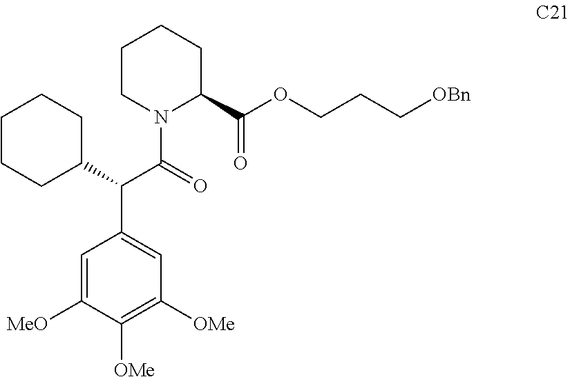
C1=C([MeO])C([OMe])=C([OMe])C=C1C(C1CCCCC1)C(=O)N1C(C(OCCC[OBn])=O)CCCC1
